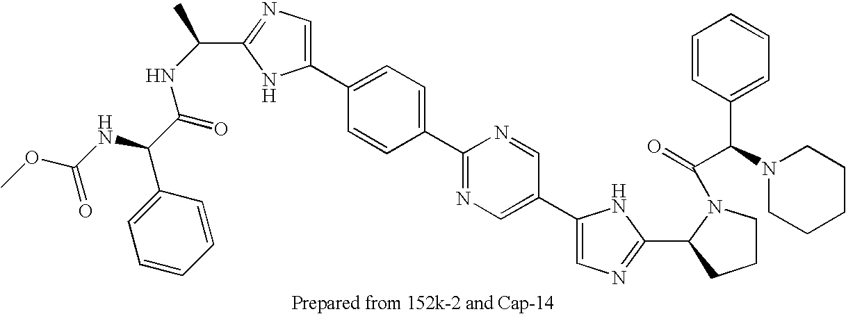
N(C(C(NC(OC)=O)C1=CC=CC=C1)=O)C(C1=NC=C(C2=CC=C(C3=NC=C(C4=CN=C(C5N(C(=O)C(N6CCCCC6)C6=CC=CC=C6)CCC5)N4)C=N3)C=C2)N1)C
